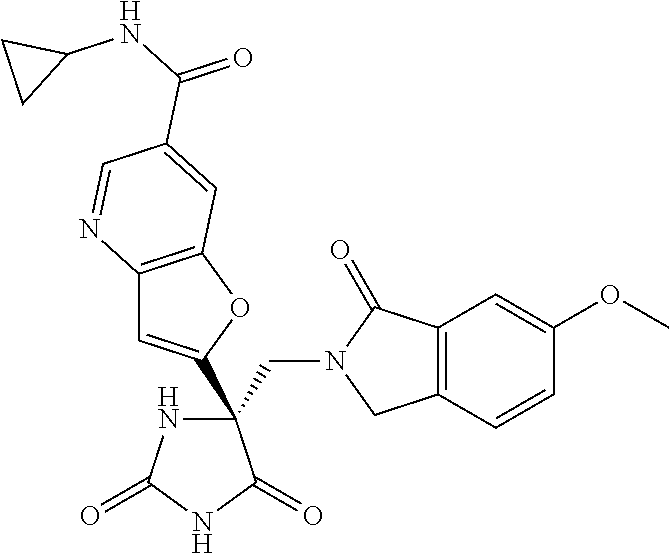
C(C1(C2=CC3=C(O2)C=C(C(NC2CC2)=O)C=N3)NC(=O)NC1=O)N1CC2=C(C1=O)C=C(OC)C=C2
